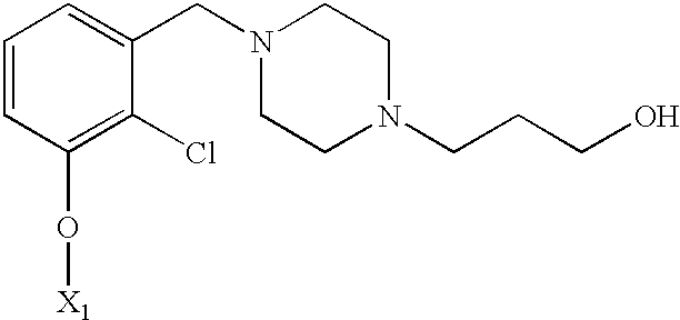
C1=CC(O[X1])=C(Cl)C(CN2CCN(CCCO)CC2)=C1
